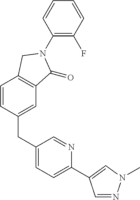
C1(N2C(=O)C3=C(C=CC(CC4=CC=C(C5=CN(C)N=C5)N=C4)=C3)C2)=C(F)C=CC=C1
